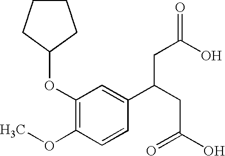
C1(OC2CCCC2)=C(OC)C=CC(C(CC(O)=O)CC(O)=O)=C1
